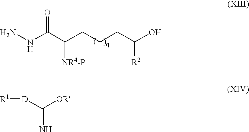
C(C(CCCC(O)[R2])[NR4-P])(NN)=O.[R1][D]C([OR])=N
